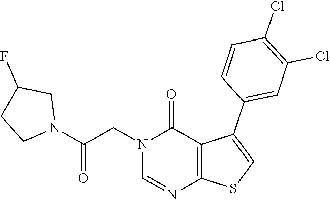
C1=NC2=C(C(=O)N1CC(N1CC(F)CC1)=O)C(C1=CC(Cl)=C(Cl)C=C1)=CS2
